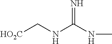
[HO2C]CNC(NC)=N
